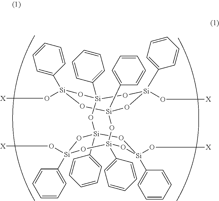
[X]O[Si]1(C2=CC=CC=C2)O[Si]2(C3=CC=CC=C3)O[Si](O[X])(C3=CC=CC=C3)O[Si](C3=CC=CC=C3)(O1)O[Si]1(C3=CC=CC=C3)O[Si](O[X])(C3=CC=CC=C3)O[Si](C3=CC=CC=C3)(O2)O[Si](C2=CC=CC=C2)(O[X])O1
